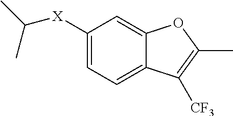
C1([X]C(C)C)=CC=C2C(=C1)OC(C)=C2[CF3]
